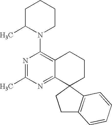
C1(N2CCCCC2C)=C2C(=NC(C)=N1)C1(CCC2)C2=C(CC1)C=CC=C2
